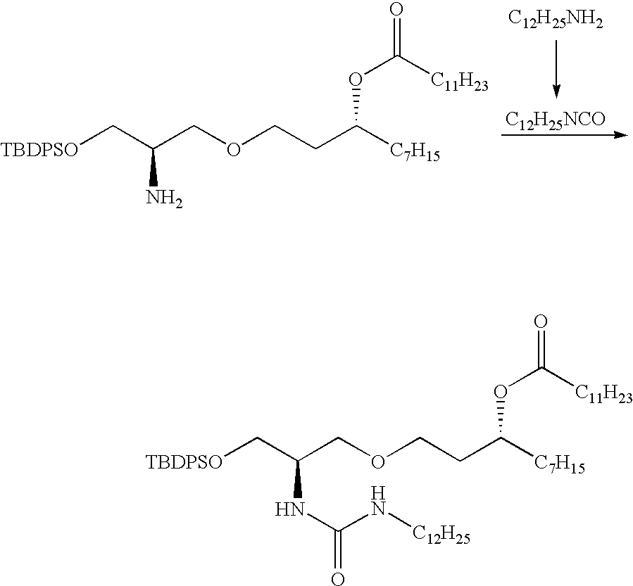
C(COCCC([C7H15])OC(=O)[C11H23])(C[TBDPSO])NC(N[C12H25])=O.C(COCCC([C7H15])OC(=O)[C11H23])(C[TBDPSO])N.[C12H25NH2].[C12H25NCO]
